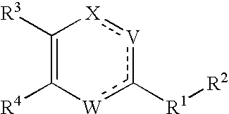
C1([R3])=C([R4])[W]c([R1][R2])[V]:[X]1
